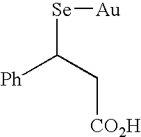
[Ph]C(C[CO2H])[Se][Au]
